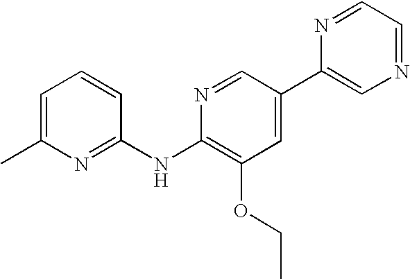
C1=C(C)N=C(NC2=C(OCC)C=C(C3=CN=CC=N3)C=N2)C=C1
